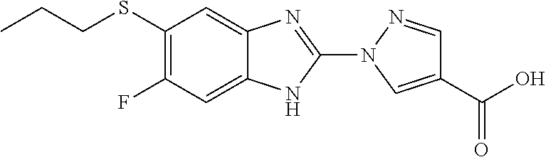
C12=CC(F)=C(SCCC)C=C1N=C(N1C=C(C(O)=O)C=N1)N2
